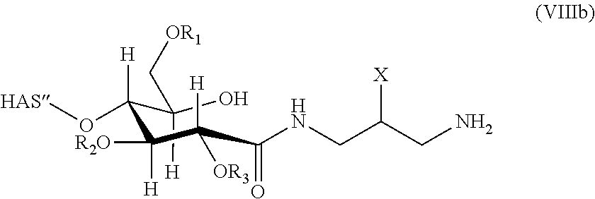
C(C(O)(C[OR1])[H])([H])(O[HAS])C([R2O])([H])C(C(NCC(CN)[X])=O)([H])[OR3]
